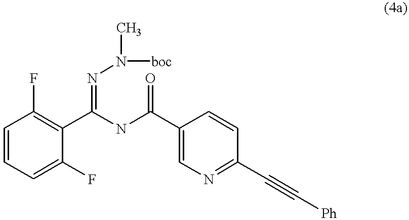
C1=CC=C(F)C(C(NC(=O)C2=CN=C(C#C[Ph])C=C2)=NN(C)[boc])=C1F
